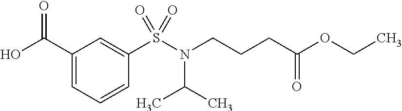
C1(C(=O)O)=CC=CC(S(=O)(N(C(C)C)CCCC(=O)OCC)=O)=C1
